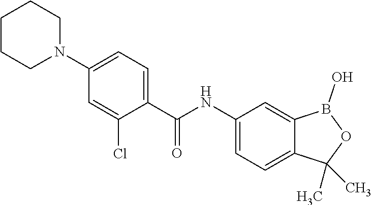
C1=C(Cl)C(C(NC2=CC=C3C(=C2)B(O)OC3(C)C)=O)=CC=C1N1CCCCC1
